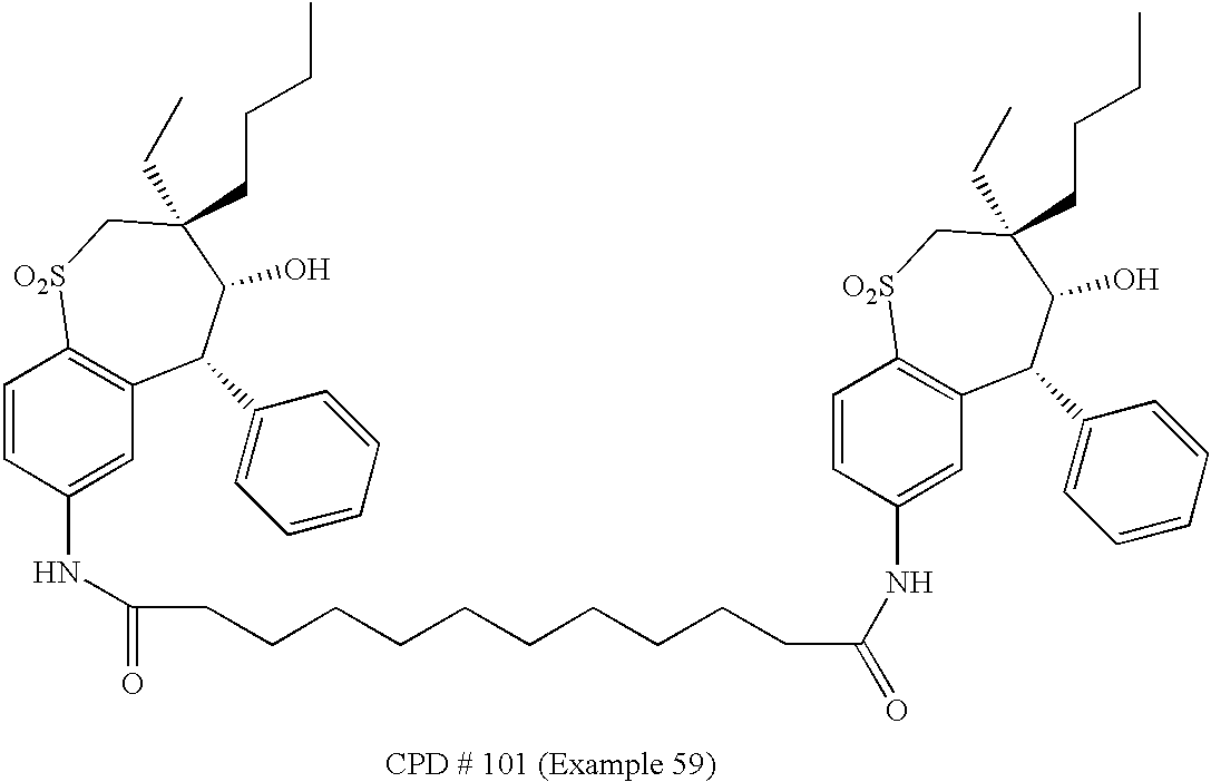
C1=CC(NC(CCCCCCCCCCC(NC2=CC3=C(C=C2)[O2S]CC(CC)(CCCC)C(O)C3C2=CC=CC=C2)=O)=O)=CC2=C1[O2S]CC(CC)(CCCC)C(O)C2C1=CC=CC=C1
